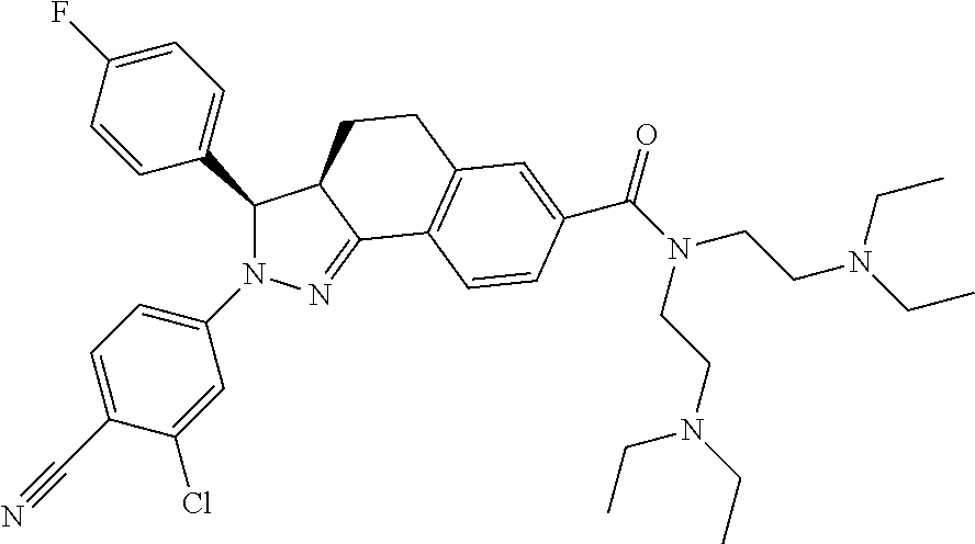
C1(C2=CC=C(F)C=C2)N(C2=CC=C(C#N)C(Cl)=C2)N=C2C1CCC1=C2C=CC(C(N(CCN(CC)CC)CCN(CC)CC)=O)=C1
